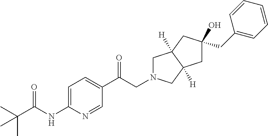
C(C(NC1=CC=C(C(CN2CC3([H])C([H])(C2)CC(O)(CC2=CC=CC=C2)C3)=O)C=N1)=O)(C)(C)C
